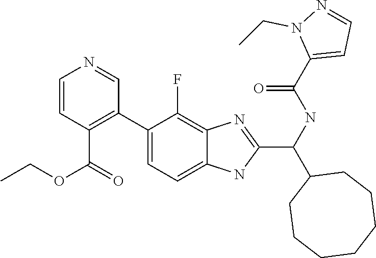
C1(C(C2CCCCCCC2)NC(C2=CC=NN2CC)=O)=NC2=C(F)C(C3=C(C(OCC)=O)C=CN=C3)=CC=C2N1
